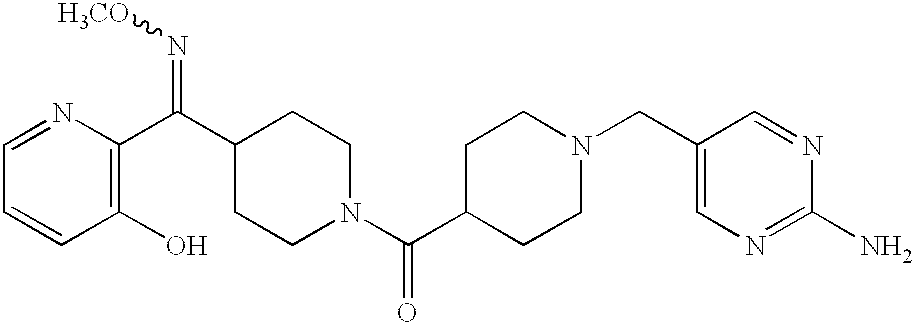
C1=NC(C(C2CCN(C(C3CCN(CC4=CN=C(N)N=C4)CC3)=O)CC2)=N[H3CO])=C(O)C=C1
